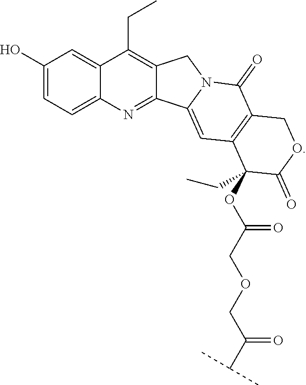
C1(O)=CC=C2C(=C1)C(CC)=C1C(=N2)C2=CC3=C(C(=O)N2C1)COC(=O)C3(CC)OC(COCC(C(C)C)=O)=O
